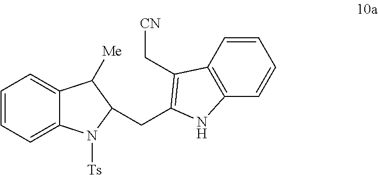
C1=CC=C2C(=C1)C([Me])C(CC1=C(C[CN])C3=C(C=CC=C3)N1)N2[Ts]
